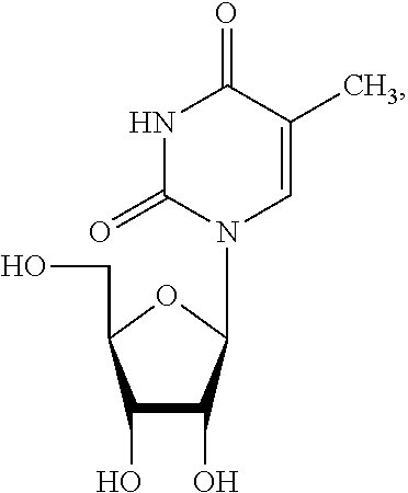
C1(O)C(O)C(N2C(=O)NC(=O)C(C)=C2)OC1CO
